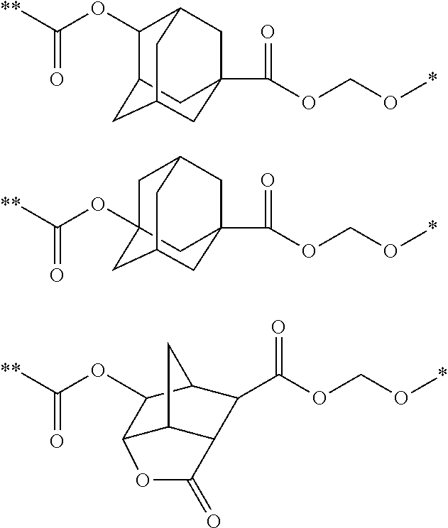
C12C3C(C(C(OCO*)=O)C(C1OC([**])=O)C3)C(=O)O2.C1(OC([**])=O)C2CC3CC(C(OCO*)=O)(CC1C3)C2.C1C2(OC([**])=O)CC3CC(C(OCO*)=O)(CC1C3)C2
